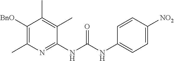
C1(NC(NC2=CC=C([NO2])C=C2)=O)=NC(C)=C([BnO])C(C)=C1C
